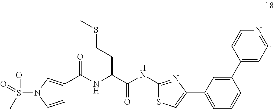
C1=CN(S(=O)(=O)C)C=C1C(NC(C(NC1=NC(C2=CC=CC(C3=CC=NC=C3)=C2)=CS1)=O)CCSC)=O
